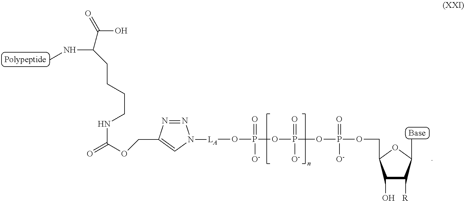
C(C1C(O)C([R])C(C)O1)OP(=O)([O-])OP(=O)([O-])OP(O[LA]N1N=NC(COC(=O)NCCCCC(NC)C(O)=O)=C1)(=O)[O-]
